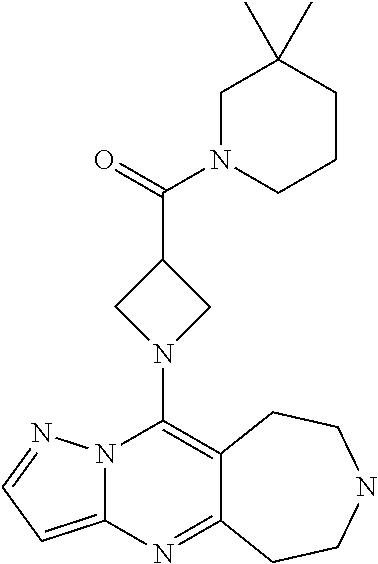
N12C(=CC=N1)N=C1C(=C2N2CC(C(=O)N3CCCC(C)(C)C3)C2)CCNCC1
